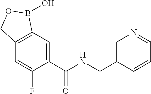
C1=C(C(NCC2=CN=CC=C2)=O)C(F)=CC2=C1B(O)OC2
